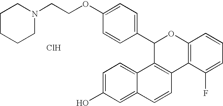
C1(C2=CC=C(OCCN3CCCCC3)C=C2)C2=C(C3=C(O1)C=CC=C3F)C=CC1=CC(O)=CC=C21.Cl
